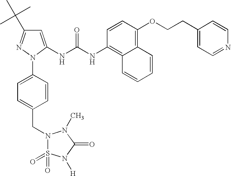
C1=C(NC(NC2=C3C(=C(OCCC4=CC=NC=C4)C=C2)C=CC=C3)=O)N(C2=CC=C(CN3S(=O)(=O)N([H])C(=O)N3C)C=C2)N=C1C(C)(C)C
